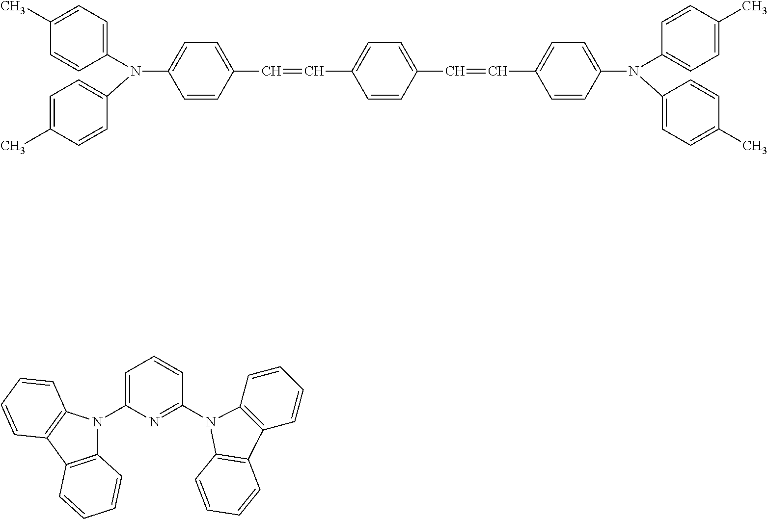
C1=CC(N(C2=CC=C(C)C=C2)C2=CC=C(C=CC3=CC=C(C=CC4=CC=C(N(C5=CC=C(C)C=C5)C5=CC=C(C)C=C5)C=C4)C=C3)C=C2)=CC=C1C.C1=C(N2C3=C(C4=C2C=CC=C4)C=CC=C3)N=C(N2C3=C(C=CC=C3)C3=C2C=CC=C3)C=C1
